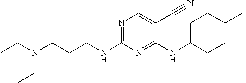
CCN(CC)CCCNC1=NC=C(C#N)C(NC2CCC(C)CC2)=N1
